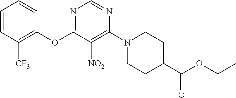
C1(OC2=NC=NC(N3CCC(C(OCC)=O)CC3)=C2[NO2])=C([CF3])C=CC=C1
